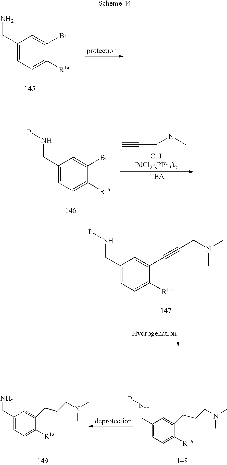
C1(CN)=CC=C([R1a])C(Br)=C1.C1(CNP)=CC=C([R1a])C(Br)=C1.C(CN(C)C)#C.C1(CNP)=CC=C([R1a])C(C#CCN(C)C)=C1.C1(CNP)=CC=C([R1a])C(CCCN(C)C)=C1.C1(CN)=CC=C([R1a])C(CCCN(C)C)=C1
